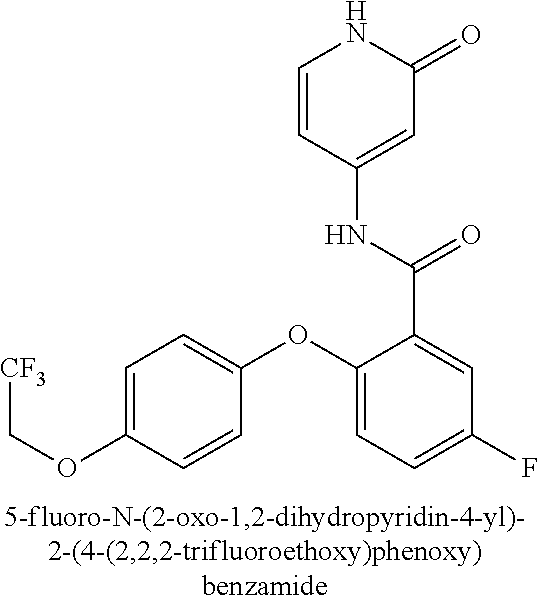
C1=C(OC[CF3])C=CC(OC2=CC=C(F)C=C2C(=O)NC2=CC(=O)NC=C2)=C1
